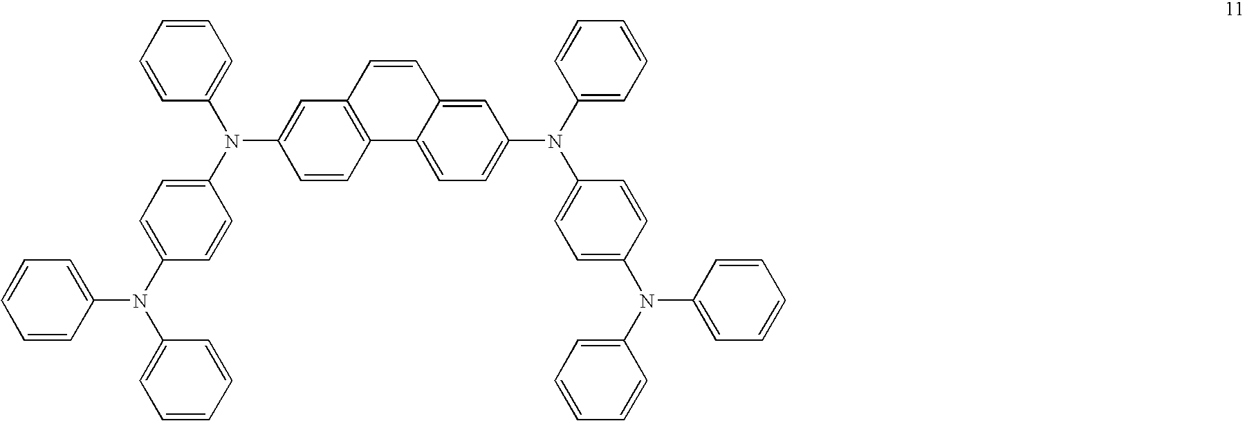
C12=C(C=CC3=CC(N(C4=CC=CC=C4)C4=CC=C(N(C5=CC=CC=C5)C5=CC=CC=C5)C=C4)=CC=C13)C=C(N(C1=CC=CC=C1)C1=CC=C(N(C3=CC=CC=C3)C3=CC=CC=C3)C=C1)C=C2
